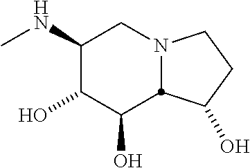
C1(NC)C(O)C(O)C2N(C1)CCC2O
